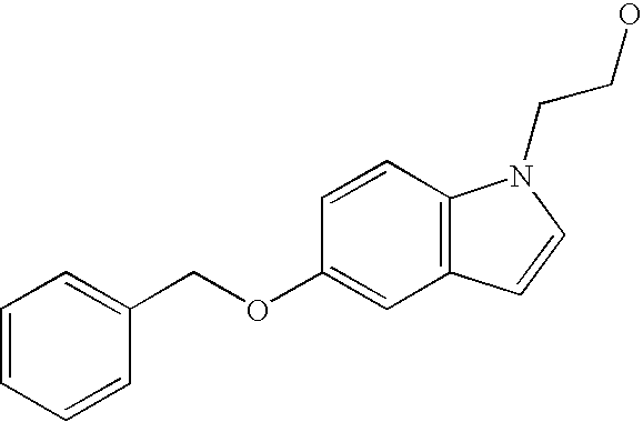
C1=CC=CC(COC2=CC3=C(C=C2)N(CCO)C=C3)=C1
